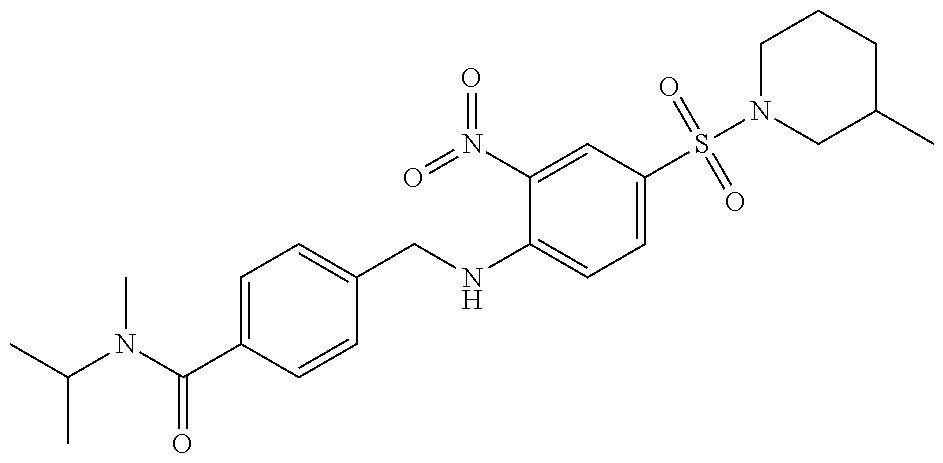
CC(N(C(C1=CC=C(CNC2=CC=C(S(N3CC(C)CCC3)(=O)=O)C=C2N(=O)=O)C=C1)=O)C)C
